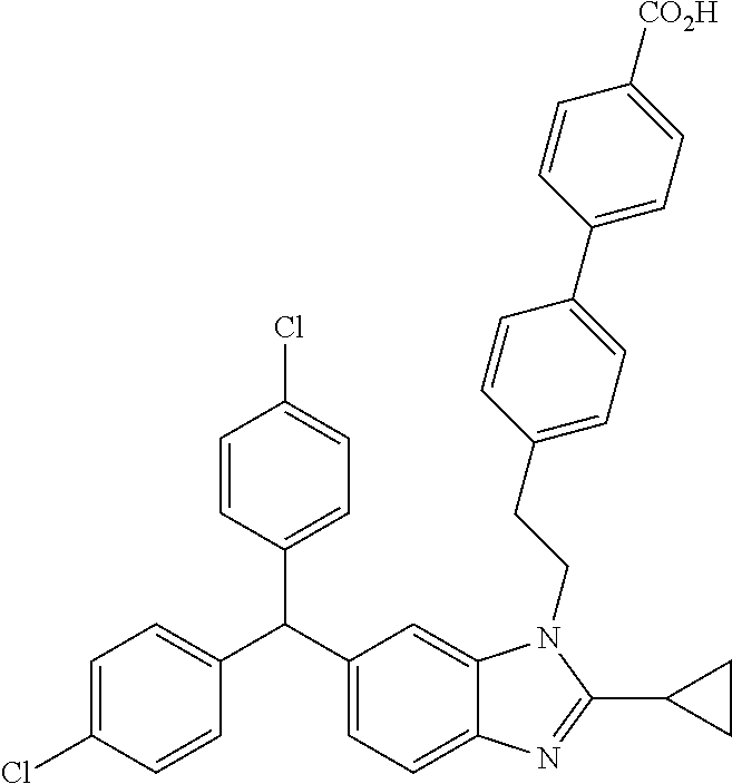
C1=C(Cl)C=CC(C(C2=CC=C3C(=C2)N(CCC2=CC=C(C4=CC=C([CO2H])C=C4)C=C2)C(C2CC2)=N3)C2=CC=C(Cl)C=C2)=C1
